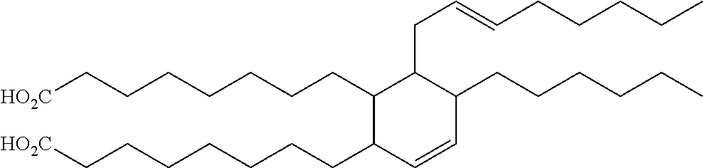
[HO2C]CCCCCCCC1C(CC=CCCCCC)C(CCCCCC)C=CC1CCCCCCC[HO2C]
